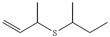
CC(C=C)SC(CC)C
